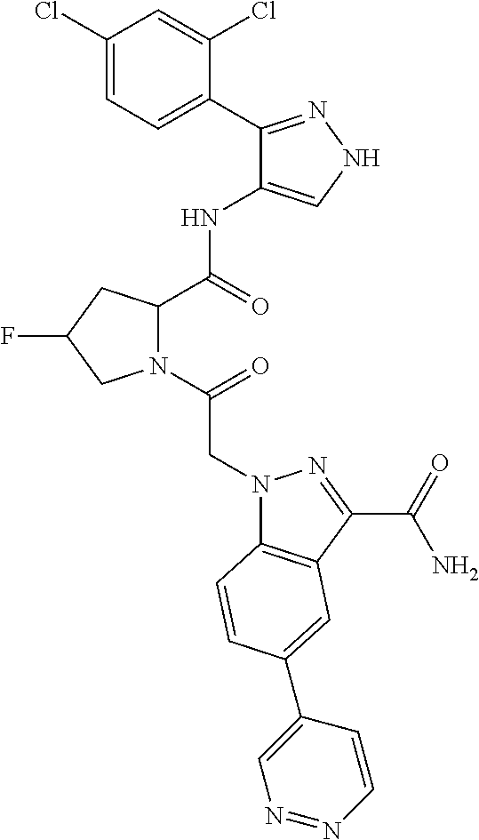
C1(Cl)=CC=C(C2=NNC=C2NC(=O)C2N(C(=O)CN3C4=C(C(C(=O)N)=N3)C=C(C3=CN=NC=C3)C=C4)CC(F)C2)C(Cl)=C1
